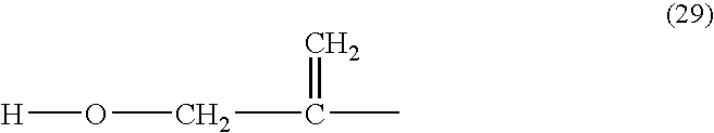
O(CC(C)=C)[H]
